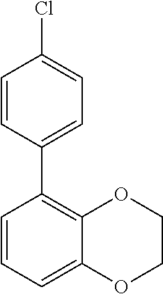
C1=CC(C2=C3C(=CC=C2)OCCO3)=CC=C1Cl
